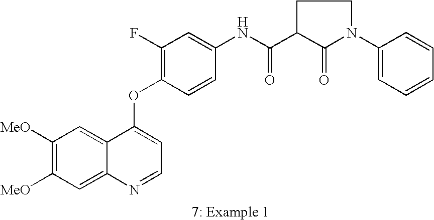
C1([MeO])=C([MeO])C=C2C(=C1)C(OC1=C(F)C=C(NC(C3CCN(C4=CC=CC=C4)C3=O)=O)C=C1)=CC=N2
